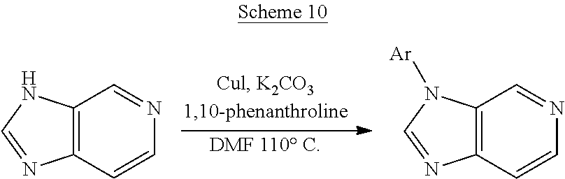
C12=C(C=CN=C1)N=CN2.C12=C(C=CN=C1)N=CN2[Ar]
